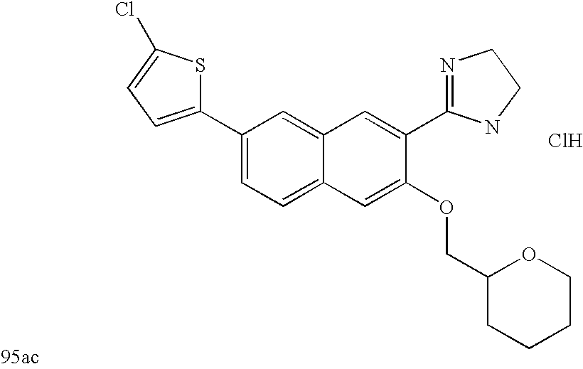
Cl.C1=C(C2=NCCN2)C(OCC2CCCCO2)=CC2=CC=C(C3=CC=C(Cl)S3)C=C12
